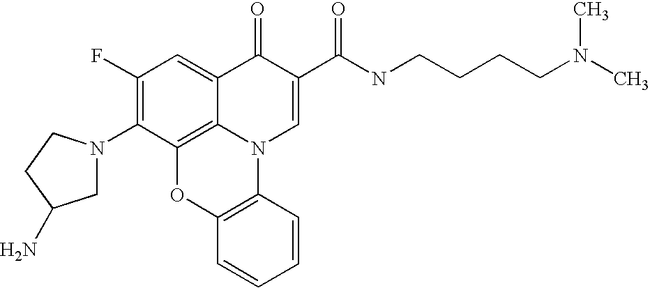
C1(F)=C(N2CC(N)CC2)C2=C3C(=C1)C(=O)C(C(=O)NCCCCN(C)C)=CN3C1=C(O2)C=CC=C1
